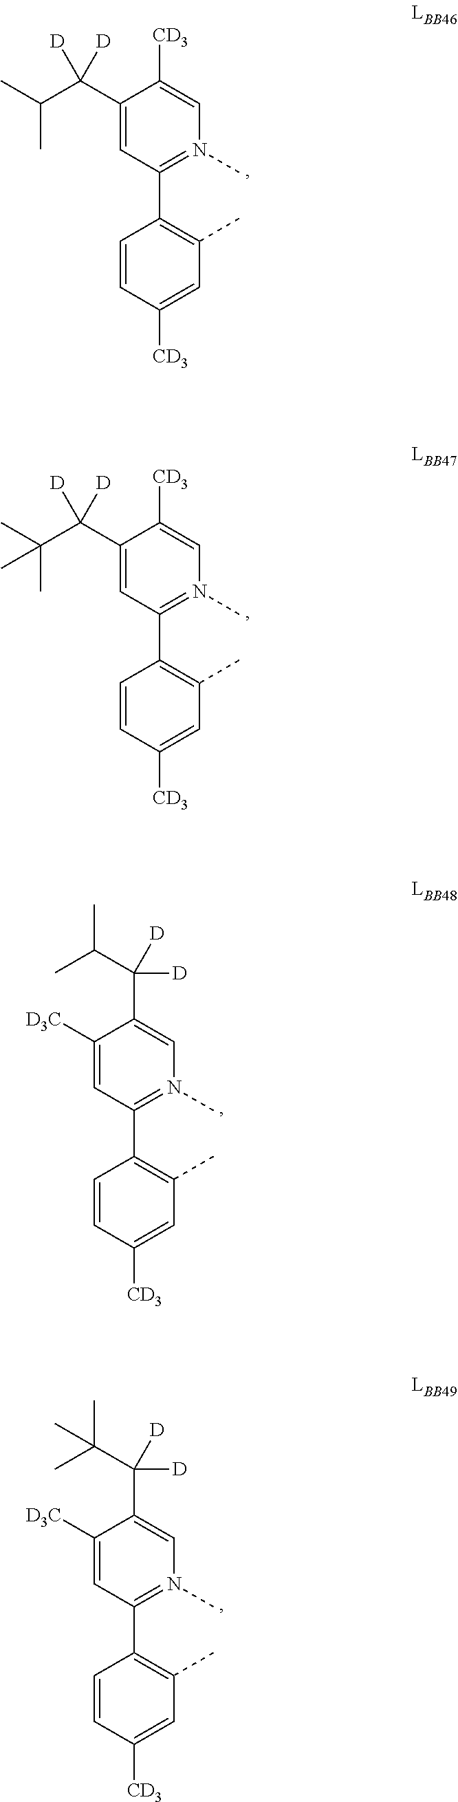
C1(C(C(C)C)([D])[D])=CC(C2=C(C)C=C([CD3])C=C2)=N(C)C=C1[CD3].C1(C(C(C)(C)C)([D])[D])=CC(C2=C(C)C=C([CD3])C=C2)=N(C)C=C1[CD3].C1([D3C])=CC(C2=C(C)C=C([CD3])C=C2)=N(C)C=C1C([D])([D])C(C)C.C1([D3C])=CC(C2=C(C)C=C([CD3])C=C2)=N(C)C=C1C([D])([D])C(C)(C)C
